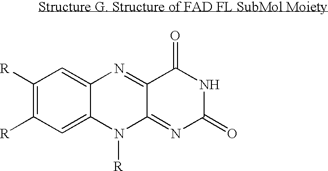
C1([R])=C([R])C=C2C(=C1)N=C1C(=NC(=O)NC1=O)N2[R]
